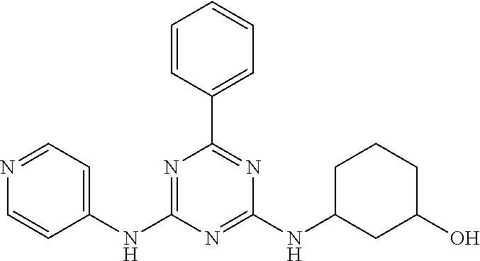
C1=CC(C2=NC(NC3CC(O)CCC3)=NC(NC3=CC=NC=C3)=N2)=CC=C1
